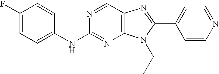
C1(F)=CC=C(NC2=NC3=C(C=N2)N=C(C2=CC=NC=C2)N3CC)C=C1
